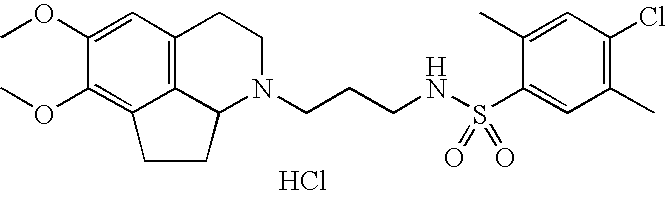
C12=C3C=C(OC)C(OC)=C1CCC2N(CCCNS(C1=CC(C)=C(Cl)C=C1C)(=O)=O)CC3.Cl
